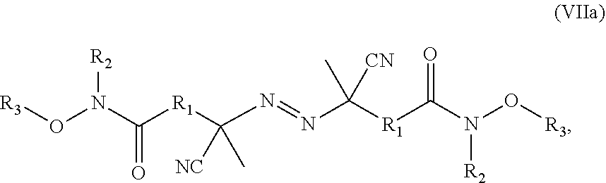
N(C([R1]C(N=NC([CN])([R1]C(N(O[R3])[R2])=O)C)([NC])C)=O)(O[R3])[R2]
